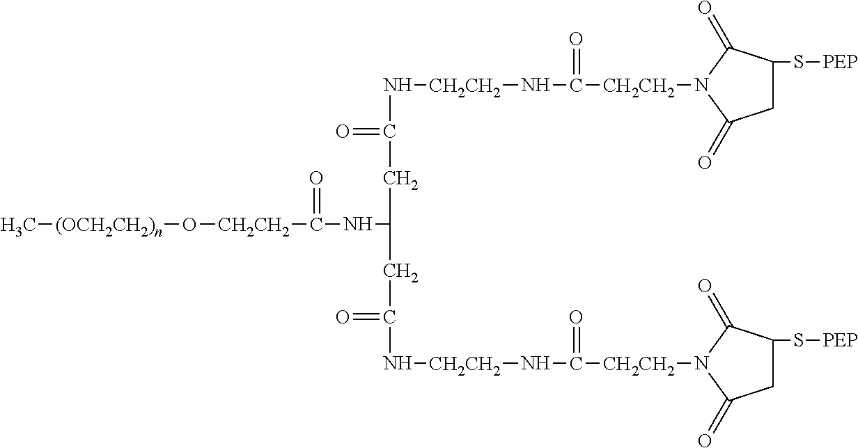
C[(OCH2CH2)n]O[CH2CH2]C(NC(CC(N[CH2CH2]NC([CH2CH2]N1C(=O)C(S[PEP])CC1=O)=O)=O)CC(N[CH2CH2]NC([CH2CH2]N1C(=O)C(S[PEP])CC1=O)=O)=O)=O
